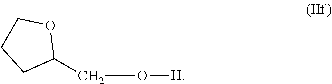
O(CC1OCCC1)[H]
